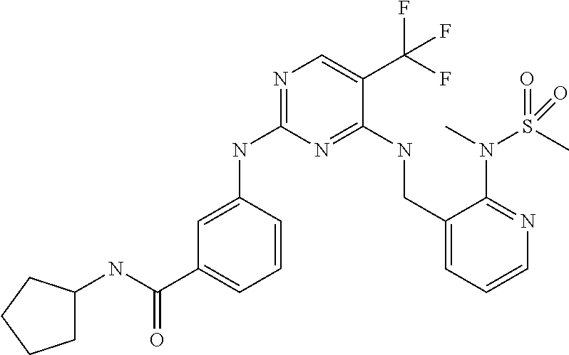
C1=C(NC2=NC=C(C(F)(F)F)C(NCC3=CC=CN=C3N(C)S(C)(=O)=O)=N2)C=CC=C1C(NC1CCCC1)=O
